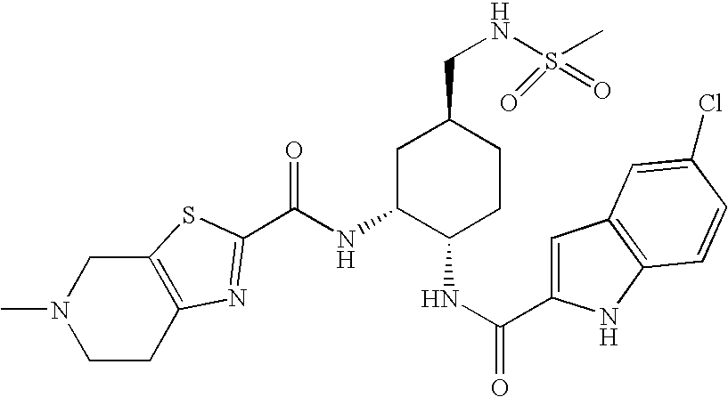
N(C1C(NC(=O)C2=CC3=C(N2)C=CC(Cl)=C3)CCC(CNS(C)(=O)=O)C1)C(=O)C1=NC2=C(CN(C)CC2)S1
